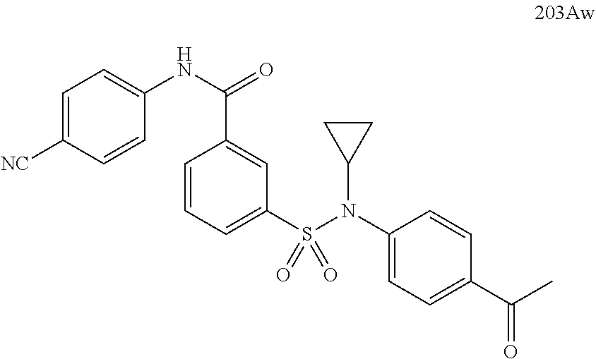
C1(N(S(C2=CC=CC(C(NC3=CC=C([NC])C=C3)=O)=C2)(=O)=O)C2CC2)=CC=C(C(C)=O)C=C1
